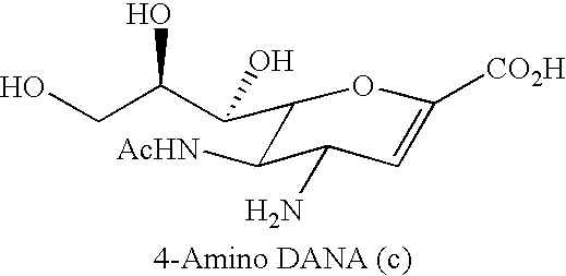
C1(C(C(CO)O)O)C([AcHN])C(N)C=C([CO2H])O1
